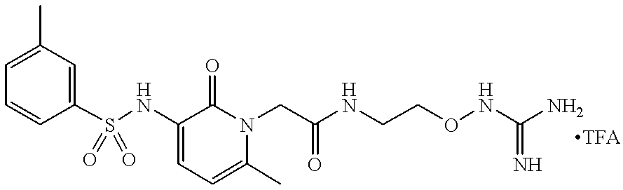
C1=C(C)C=C(S(NC2=CC=C(C)N(CC(NCCONC(N)=N)=O)C2=O)(=O)=O)C=C1
